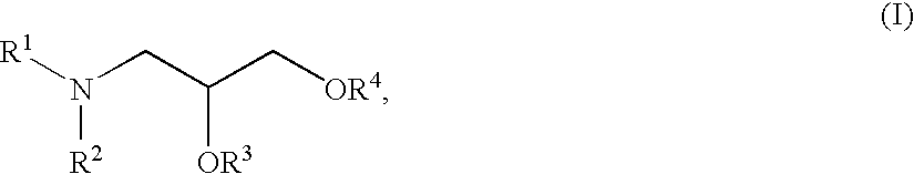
N(CC(C[OR4])[OR3])([R1])[R2]
